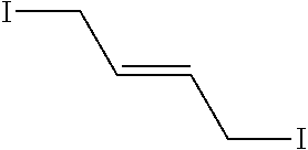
C(C=CCI)I
